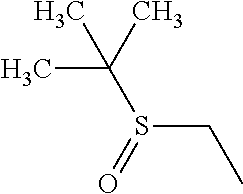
CC(S(CC)=O)(C)C
